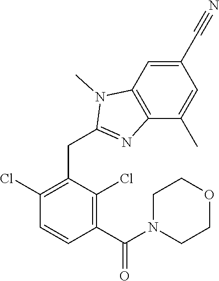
C1(Cl)=C(CC2=NC3=C(C=C(C#N)C=C3C)N2C)C(Cl)=C(C(=O)N2CCOCC2)C=C1
